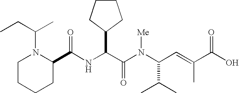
N(C(C(N(C(C(C)C)C=C(C)C(O)=O)[Me])=O)C1CCCC1)C(C1N(C(C)CC)CCCC1)=O
